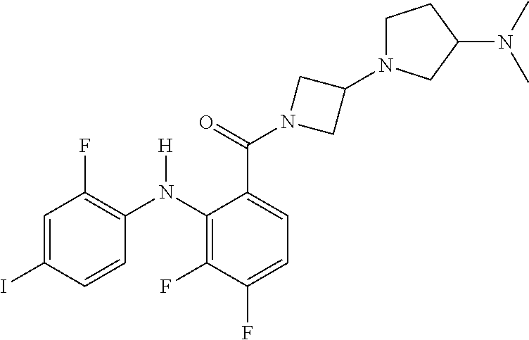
C1=C(I)C=CC(N(C2=C(F)C(F)=CC=C2C(=O)N2CC(N3CCC(N(C)C)C3)C2)[H])=C1F
